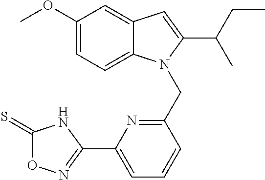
C1(OC)=CC=C2C(=C1)C=C(C(C)CC)N2CC1=NC(C2=NOC(=S)N2)=CC=C1
